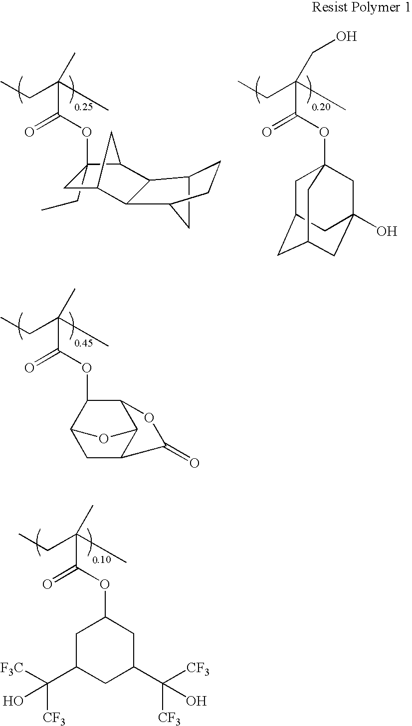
CCC(C)(C(OC1CC(C([F3C])([CF3])O)CC(C([CF3])([CF3])O)C1)=O)C.CCC(C)(C(OC1(CC)C2C3C(C(C2)C1)C1CC3CC1)=O)C.CCC(CO)(C(OC12CC3CC(CC(O)(C1)C3)C2)=O)C.CCC(C)(C(OC1C2CC3C(C1OC3=O)O2)=O)C
